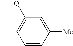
C1=C(OC)C=C([Me])C=C1
